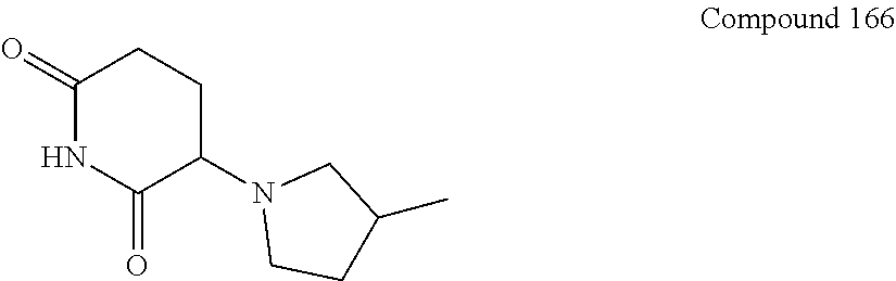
N1(C2C(=O)NC(=O)CC2)CCC(C)C1
